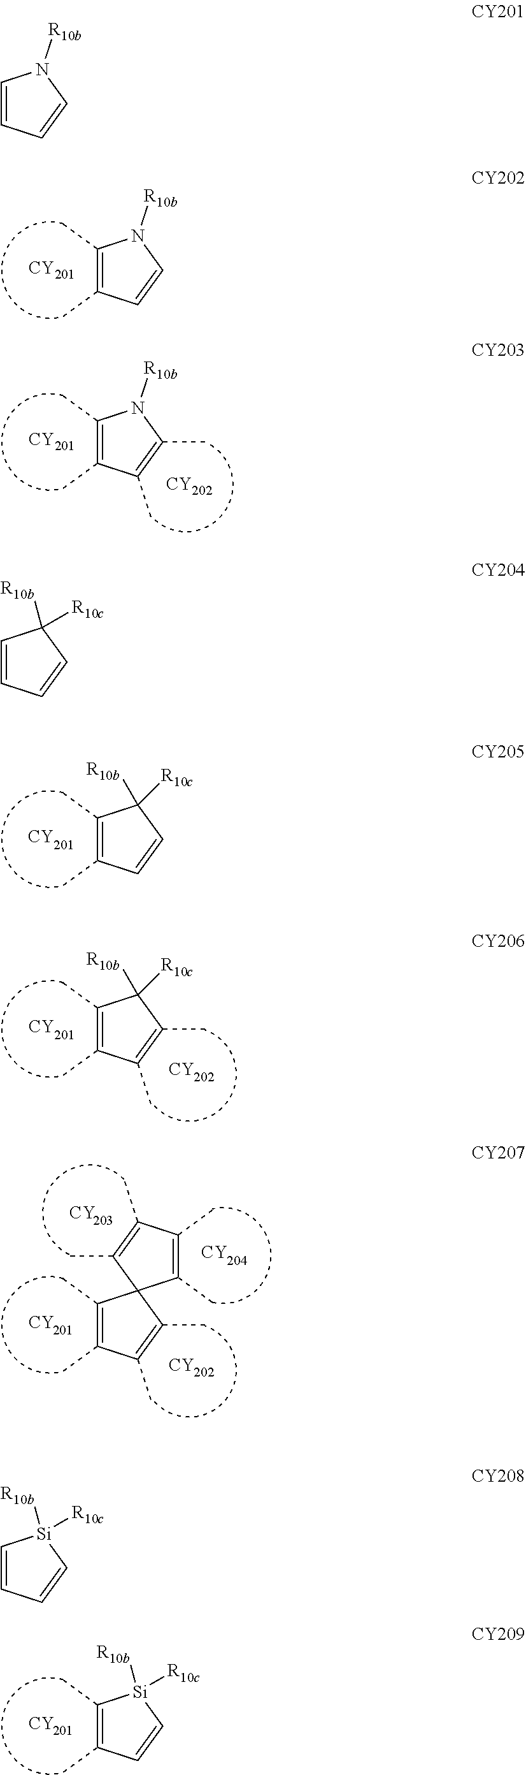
C1(C)=C(C)C=CN1[R10b].[CY201].C1(C)=C(C)C(C)=C(C)N1[R10b].[CY201].[CY202].C1(C)=C(C)C=CC1([R10b])[R10c].[CY].C1(C)=C(C)C(C)=C(C)C1([R10b])[R10c].[CY].[CY].C1(C)=C(C)C(C)=C(C)C12C(C)=C(C)C(C)=C2C.[CY].[CY].[CY].[CY].C1(C)=C(C)C=C[Si]1([R10b])[R10c].[CY].C1=CC=CN1[R10b].C1=CC=CC1([R10b])[R10c].C1=CC=C[Si]1([R10b])[R10c]
